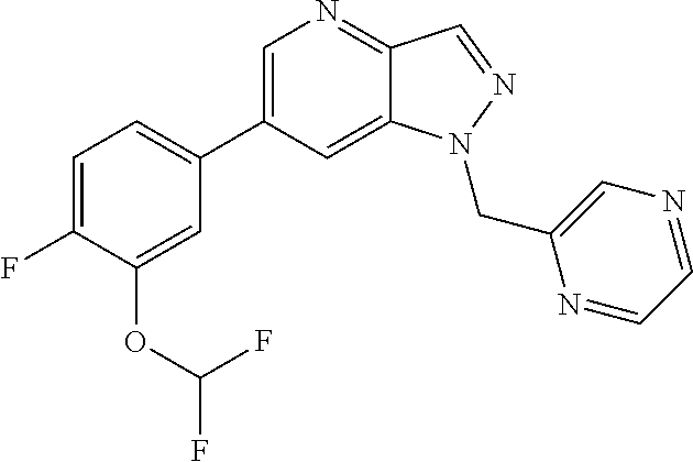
C1(C2=CC=C(F)C(OC(F)F)=C2)=CN=C2C(=C1)N(CC1=CN=CC=N1)N=C2
